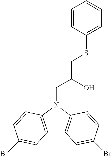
C12=C(N(CC(O)CSC3=CC=CC=C3)C3=C1C=C(Br)C=C3)C=CC(Br)=C2
